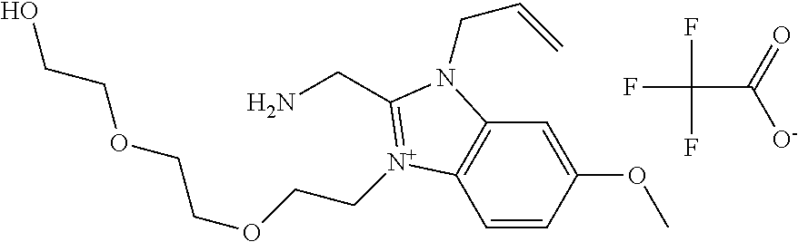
NCC1=[N+](CCOCCOCCO)C2=C(C=C(OC)C=C2)N1CC=C.C(C([O-])=O)(F)(F)F
